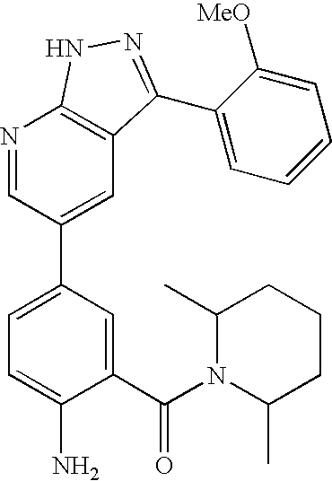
N1=CC(C2=CC=C(N)C(C(N3C(C)CCCC3C)=O)=C2)=CC2=C1NN=C2C1=CC=CC=C1[MeO]
